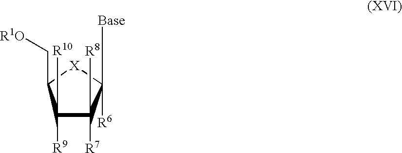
C1([R6])([Base])[X]C(C[R1O])C([R9])(C[R10])C1([R7])C[R8]
